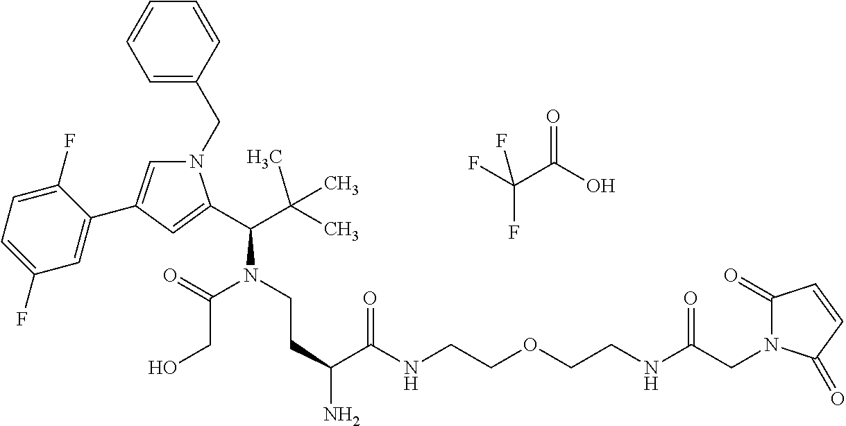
N1(CC2=CC=CC=C2)C=C(C2=CC(F)=CC=C2F)C=C1C(C(C)(C)C)N(CCC(N)C(NCCOCCNC(CN1C(=O)C=CC1=O)=O)=O)C(=O)CO.O=C(C(F)(F)F)O
